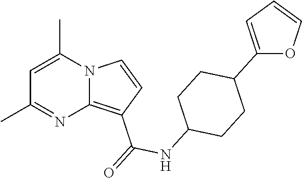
C1=C(C)N2C(=C(C(=O)NC3CCC(C4=CC=CO4)CC3)C=C2)N=C1C
